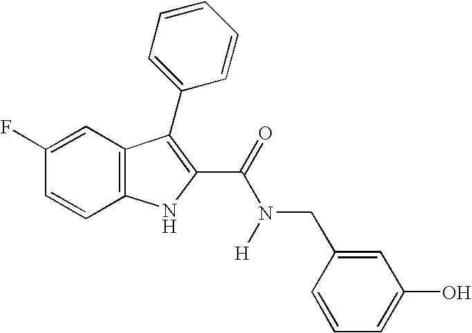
C1(C(=O)N([H])CC2=CC(O)=CC=C2)=C(C2=CC=CC=C2)C2=C(N1)C=CC(F)=C2
